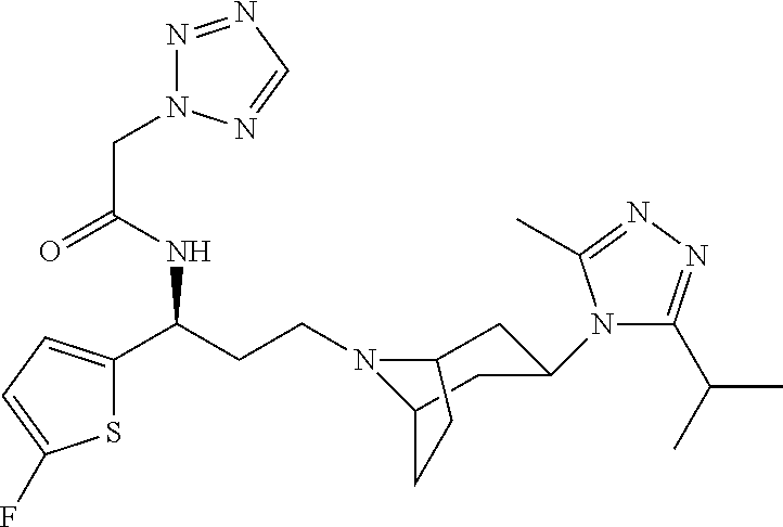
N1(CCC(C2=CC=C(F)S2)NC(CN2N=NC=N2)=O)C2CC(N3C(C(C)C)=NN=C3C)CC1CC2
